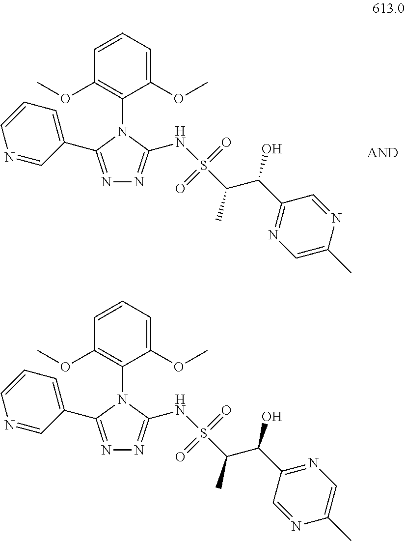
C1=CC=C(OC)C(N2C(C3=CC=CN=C3)=NN=C2NS(=O)(=O)C(C(O)C2=NC=C(C)N=C2)C)=C1OC.C1=CC=C(OC)C(N2C(C3=CC=CN=C3)=NN=C2NS(=O)(=O)C(C(O)C2=NC=C(C)N=C2)C)=C1OC
